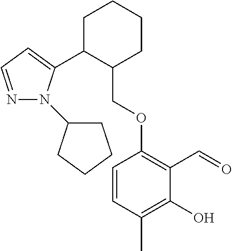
C1C(C2=CC=NN2C2CCCC2)C(COC2=C(C=O)C(O)=C(C)C=C2)CCC1
